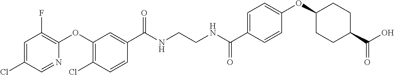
C1(C(NCCNC(C2=CC=C(OC3CCC(C(O)=O)CC3)C=C2)=O)=O)=CC(OC2=C(F)C=C(Cl)C=N2)=C(Cl)C=C1
